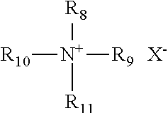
[R8][N+]([R9])([R11])[R10].[X-]
